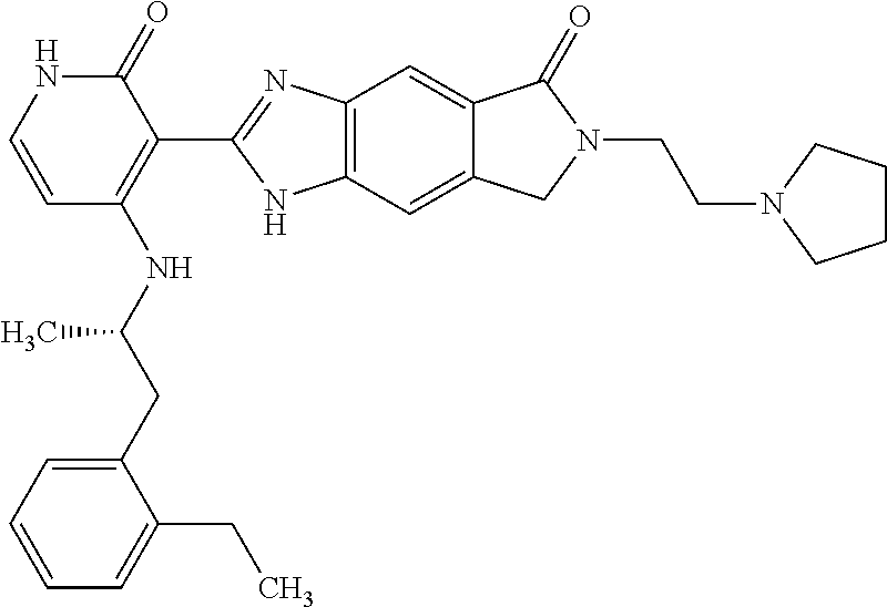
C12=C(C=C3C(=C1)C(=O)N(CCN1CCCC1)C3)NC(C1=C(NC(CC3=CC=CC=C3CC)C)C=CNC1=O)=N2
